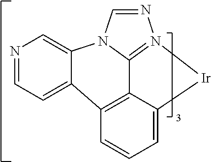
N1=CC=C2C3=C4C5=N(N=CN5C2=C1)[Ir]C4=CC=C3
